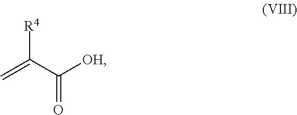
C=C(C([OH])=O)[R4]
